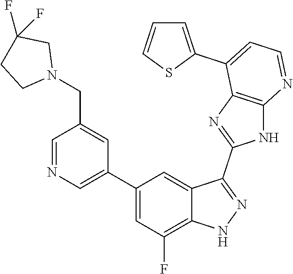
C1=NC=C(C2=CC(F)=C3C(=C2)C(C2=NC4=C(N2)N=CC=C4C2=CC=CS2)=NN3)C=C1CN1CC(F)(F)CC1
